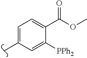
C1=C(C)C=C([PPh2])C(C(OC)=O)=C1
